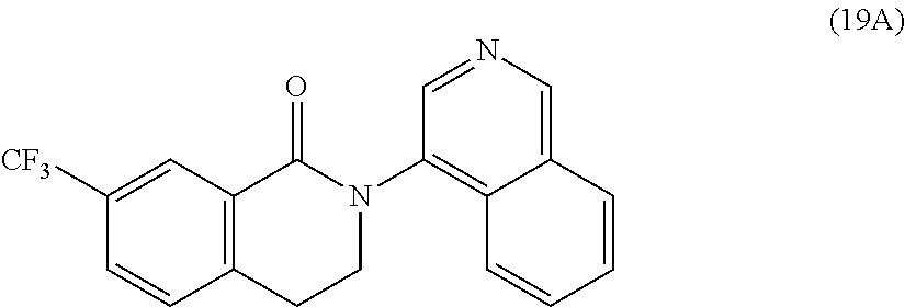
C12=C(CCN(C3=C4C(=CN=C3)C=CC=C4)C1=O)C=CC([CF3])=C2
